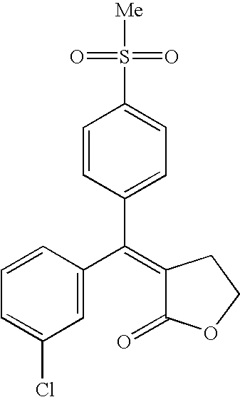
ClC1=CC=CC(C(C2=CC=C(S([Me])(=O)=O)C=C2)=C2C(=O)OCC2)=C1
